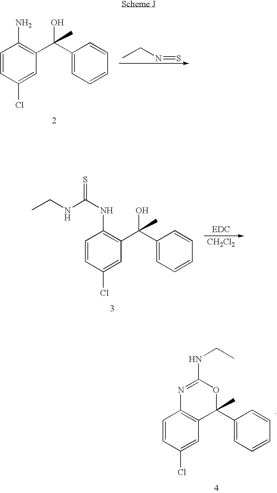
C1=CC(Cl)=CC(C(C2=CC=CC=C2)(O)C)=C1N.CCN=S.C1=CC(Cl)=CC(C(C2=CC=CC=C2)(O)C)=C1NC(=S)NCC.[CH2Cl2].C1=CC(Cl)=CC2=C1N=C(NCC)OC2(C1=CC=CC=C1)C
